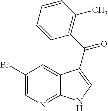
C1(Br)=CN=C2C(=C1)C(C(C1=C(C)C=CC=C1)=O)=CN2
